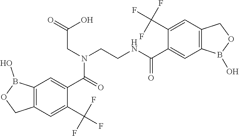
C12=C(C=C(C(F)(F)F)C(C(=O)N(CC(=O)O)CCNC(C3=CC4=C(C=C3C(F)(F)F)COB4O)=O)=C1)COB2O
